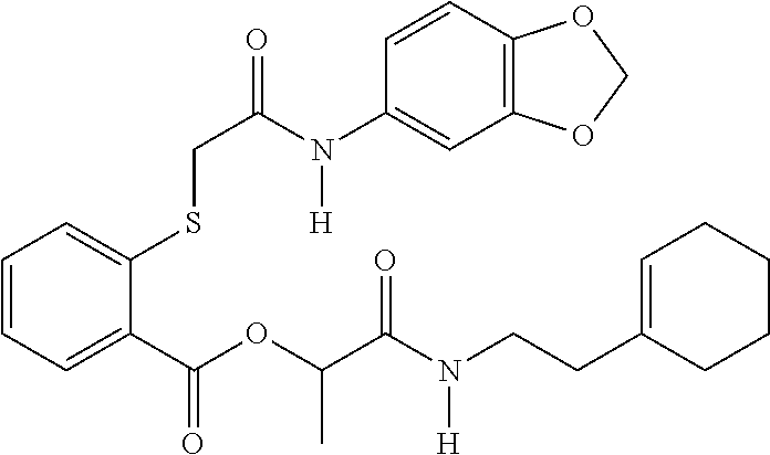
C1=CC=C(C(OC(C)C(N(CCC2=CCCCC2)[H])=O)=O)C(SCC(=O)N(C2=CC3=C(C=C2)OCO3)[H])=C1
